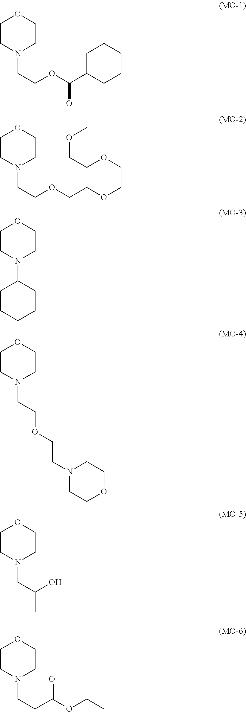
C1CN(CCOC(C2CCCCC2)O)CCO1.C1CN(CCOCCOCCOCCOC)CCO1.C1CN(C2CCCCC2)CCO1.C1CN(CCOCCN2CCOCC2)CCO1.C1CN(CC(C)O)CCO1.C1CN(CCC(OCC)=O)CCO1
